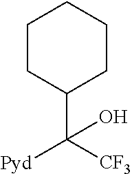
C1CC(C([Pyd])([CF3])O)CCC1
